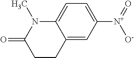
C12=CC([N+](=O)[O-])=CC=C1N(C)C(=O)CC2
